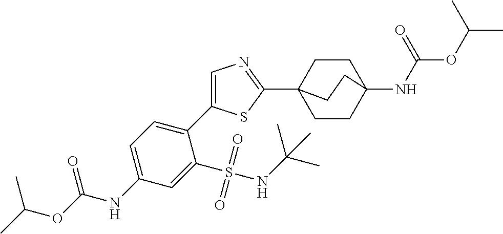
CC(OC(NC1=CC=C(C2=CN=C(C34CCC(NC(OC(C)C)=O)(CC3)CC4)S2)C(S(NC(C)(C)C)(=O)=O)=C1)=O)C
